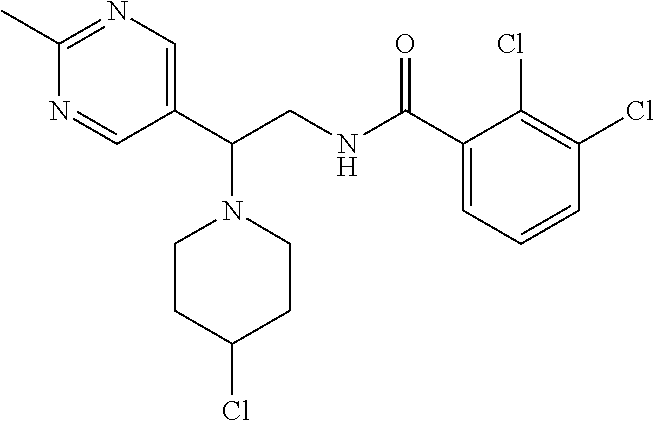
C1(C)=NC=C(C(CNC(C2=CC=CC(Cl)=C2Cl)=O)N2CCC(Cl)CC2)C=N1
